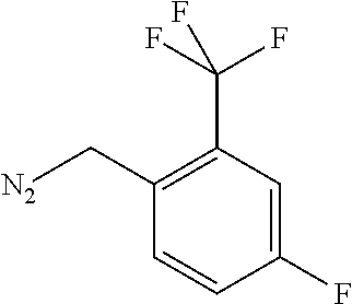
[N2]CC1=C(C(F)(F)F)C=C(F)C=C1
